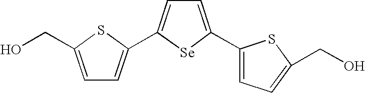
C1=C(CO)SC(C2=CC=C(C3=CC=C(CO)S3)[Se]2)=C1
